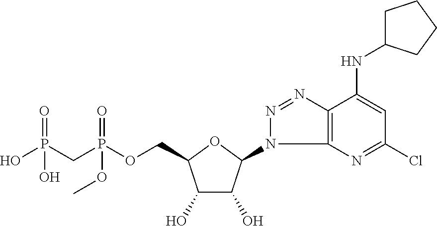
P(OCC1C(O)C(O)C(N2C3=C(N=N2)C(NC2CCCC2)=CC(Cl)=N3)O1)(CP(O)(=O)O)(=O)OC
